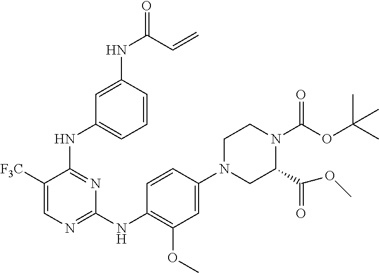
C1(C(=O)OC)N(C(=O)OC(C)(C)C)CCN(C2=CC(OC)=C(NC3=NC=C([F3C])C(NC4=CC=CC(NC(=O)C=C)=C4)=N3)C=C2)C1
